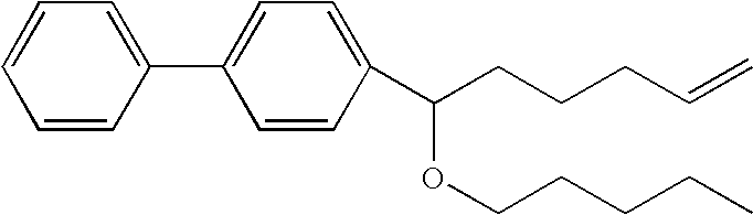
C1(C2=CC=C(C(CCCC=C)OCCCCC)C=C2)=CC=CC=C1
